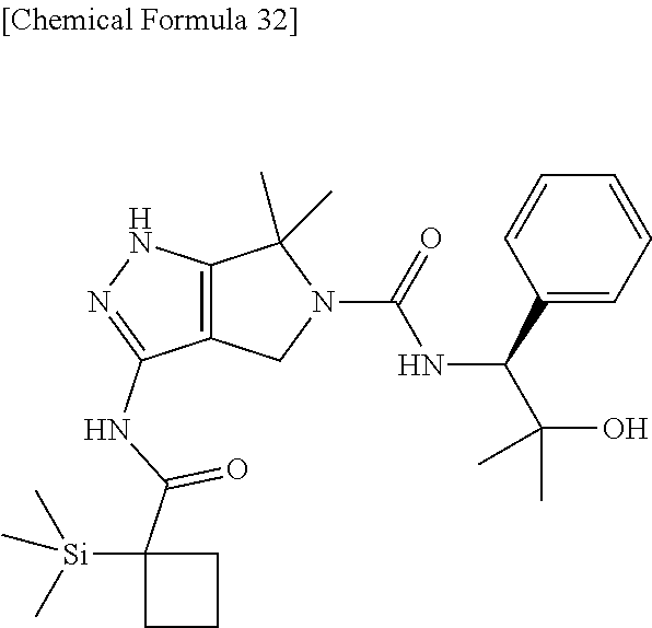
C12=C(CN(C(=O)NC(C(O)(C)C)C3=CC=CC=C3)C1(C)C)C(NC(C1([Si](C)(C)C)CCC1)=O)=NN2
